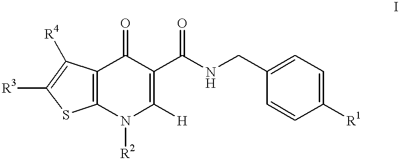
C1(CNC(C2=C([H])N([R2])C3=C(C2=O)C([R4])=C([R3])S3)=O)=CC=C([R1])C=C1
